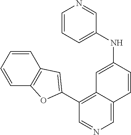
C1(NC2=CC3=C(C4=CC5=C(C=CC=C5)O4)C=NC=C3C=C2)=CC=CN=C1
